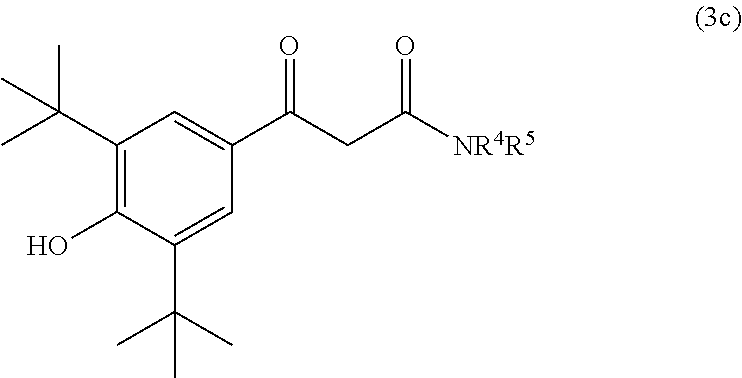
C([NR4R5])(CC(C1=CC(C(C)(C)C)=C(O)C(C(C)(C)C)=C1)=O)=O
